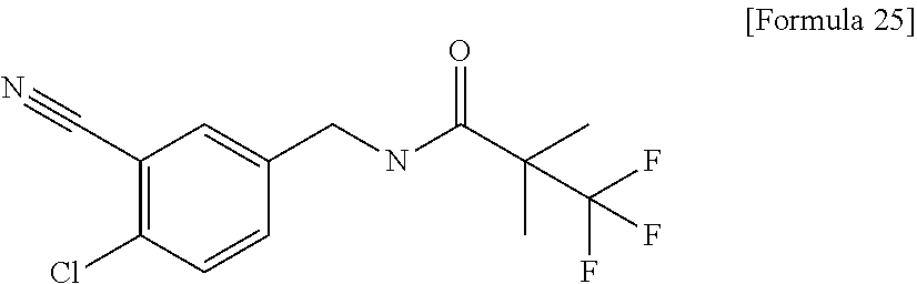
N#CC1=C(Cl)C=CC(CNC(C(C)(C)C(F)(F)F)=O)=C1
